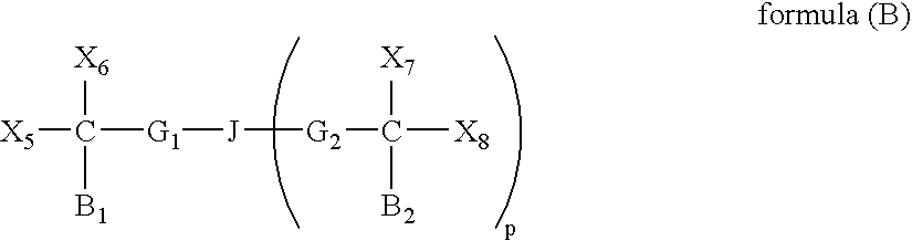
[X5]C([G1][J][G2]C([X8])([X7])[B2])([X6])[B1]
